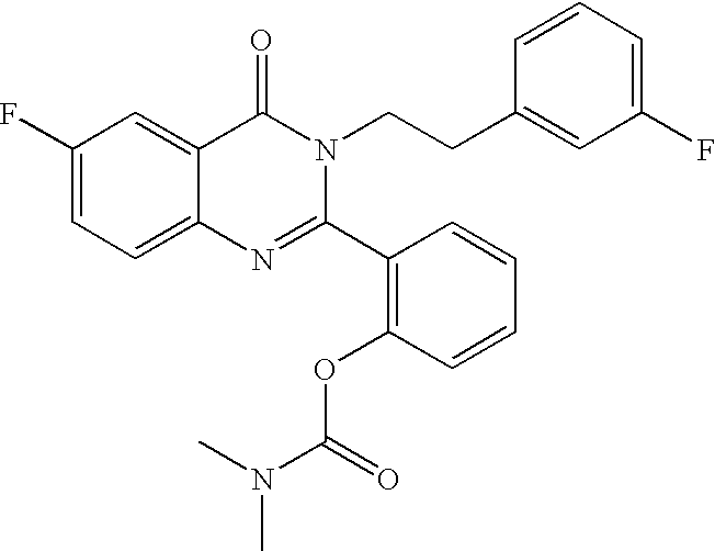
C1(F)=CC=C2C(=C1)C(=O)N(CCC1=CC(F)=CC=C1)C(C1=C(OC(N(C)C)=O)C=CC=C1)=N2
